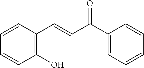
C1(O)=C(C=CC(C2=CC=CC=C2)=O)C=CC=C1
